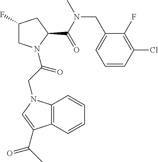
C1(F)CN(C(CN2C3=C(C=CC=C3)C(C(C)=O)=C2)=O)C(C(N(CC2=CC=CC(Cl)=C2F)C)=O)C1
